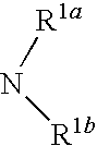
N([R1a])[R1b]
